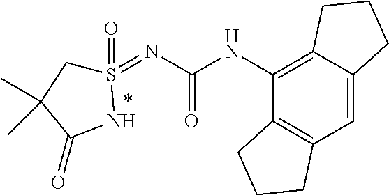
C12=C(C=C3C(=C1NC(=O)N=S1(=O)CC(C)(C)C(=O)N1)CCC3)CCC2
